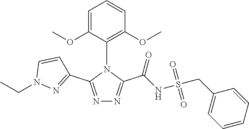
N1=C(C2=NN(CC)C=C2)N(C2=C(OC)C=CC=C2OC)C(C(=O)NS(=O)(=O)CC2=CC=CC=C2)=N1
